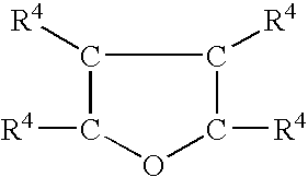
C1([R4])C([R4])OC([R4])C1[R4]
